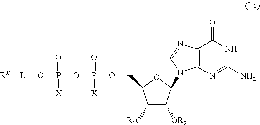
C12=C(N=C(N)NC1=O)N(C1C([OR2])C([R1O])C(COP(OP(O[L][RD])(=O)[X])(=O)[X])O1)C=N2
